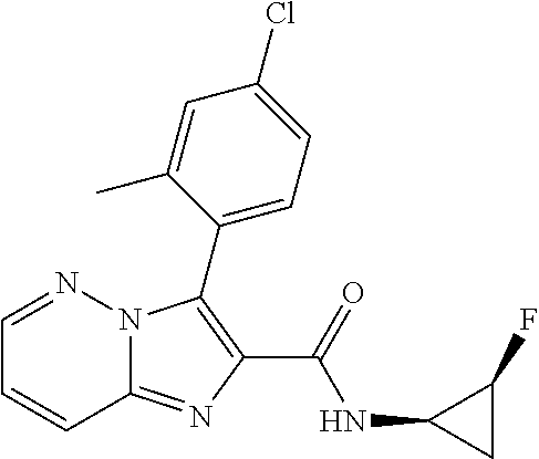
C12=NC(C(=O)NC3CC3F)=C(C3=CC=C(Cl)C=C3C)N1N=CC=C2
